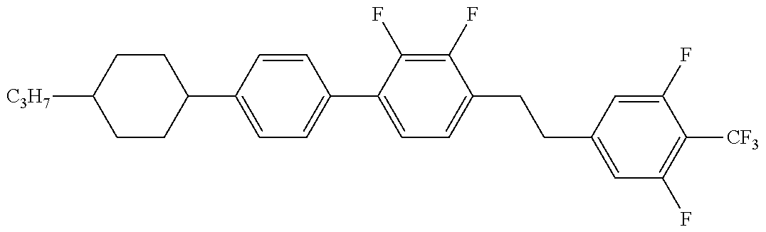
C1(C2=CC=C(C3=CC=C(CCC4=CC(F)=C([CF3])C(F)=C4)C(F)=C3F)C=C2)CCC([C3H7])CC1
